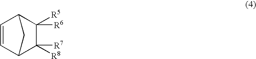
C1=CC2C([R6])([R5])C([R7])([R8])C1C2
